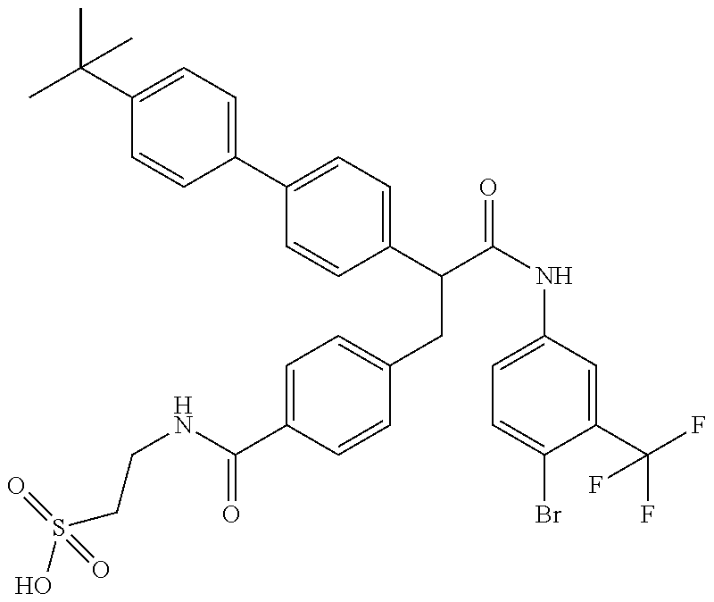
OS(CCNC(=O)C1=CC=C(CC(C2=CC=C(C3=CC=C(C(C)(C)C)C=C3)C=C2)C(=O)NC2=CC=C(Br)C(C(F)(F)F)=C2)C=C1)(=O)=O
